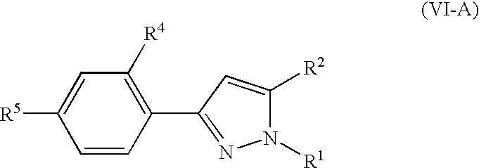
C1=CC(C2=NN([R1])C([R2])=C2)=C([R4])C=C1[R5]
